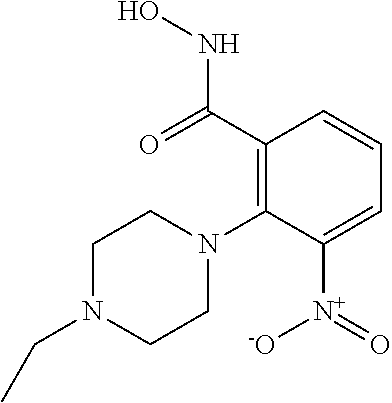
C1(N2CCN(CC)CC2)=C(C(NO)=O)C=CC=C1[N+]([-O])=O
